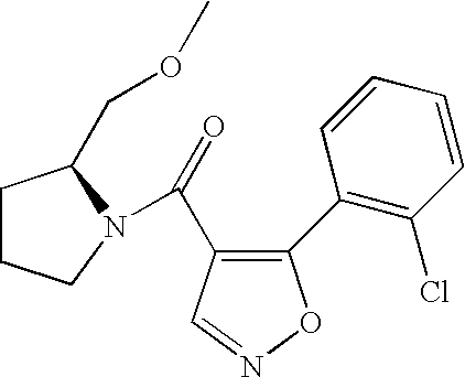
O=C(C1=C(C2=C(Cl)C=CC=C2)ON=C1)N1CCCC1COC
